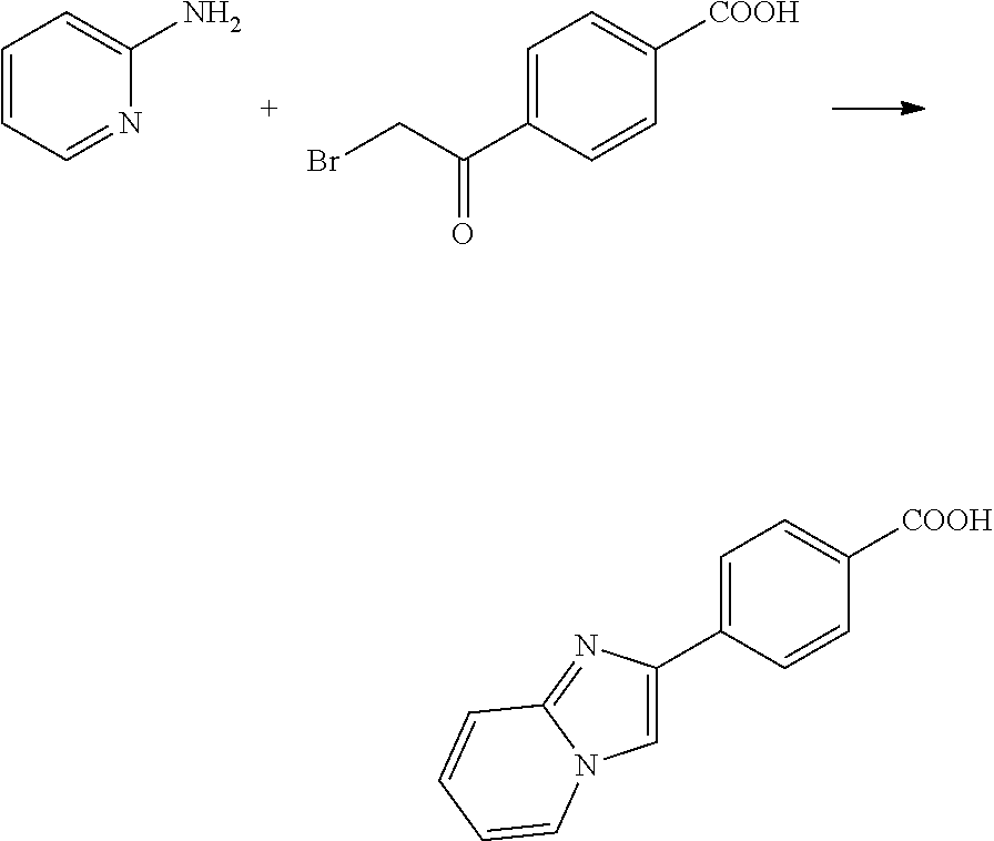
C1=CC=NC(N)=C1.C1=C(C(CBr)=O)C=CC([COOH])=C1.C1=C(C2=CN3C(=N2)C=CC=C3)C=CC([COOH])=C1
